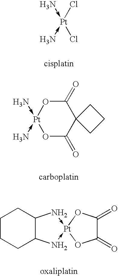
Cl[Pt](Cl)(-N)-N.O1C(=O)C2(C(=O)O[Pt]1(-N)-N)CCC2.[carboplatin].C1CCC2C(C1)N->[Pt]1(-N2)OC(=O)C(=O)O1
